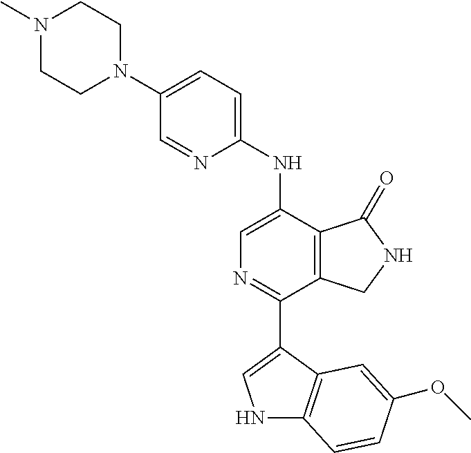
N1(C)CCN(C2=CC=C(NC3=CN=C(C4=CNC5=C4C=C(OC)C=C5)C4=C3C(=O)NC4)N=C2)CC1
